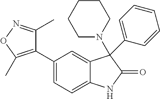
C1(C2=CC=C3C(=C2)C(C2=CC=CC=C2)(N2CCCCC2)C(=O)N3)=C(C)ON=C1C
